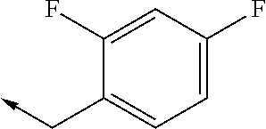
C1(F)=CC(F)=CC=C1C->C
